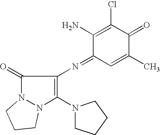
C1(=O)N2N(C(N3CCCC3)=C1N=C1C=C(C)C(=O)C(Cl)=C1N)CCC2
